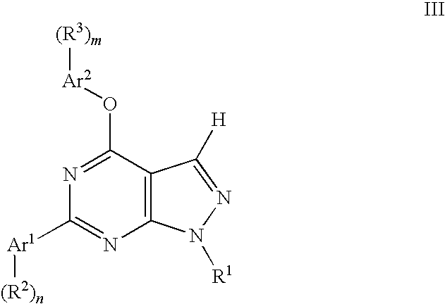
N1=C(O[Ar2][(R3)m])C2=C(N=C1[Ar1][(R2)n])N([R1])N=C2[H]
